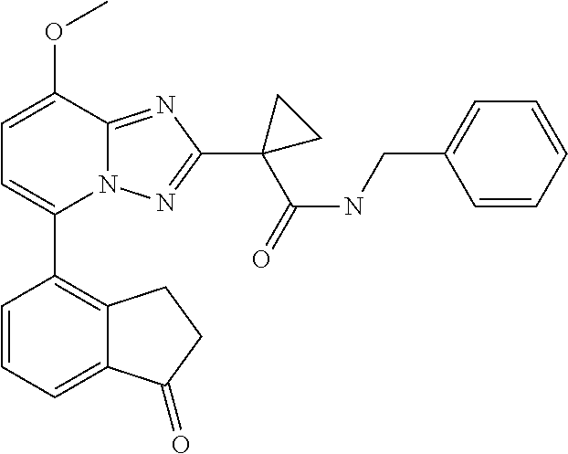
C1=C(OC)C2=NC(C3(C(NCC4=CC=CC=C4)=O)CC3)=NN2C(C2=C3C(=CC=C2)C(=O)CC3)=C1
